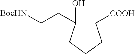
C1([COOH])C(CC[BocHN])(O)CCC1
